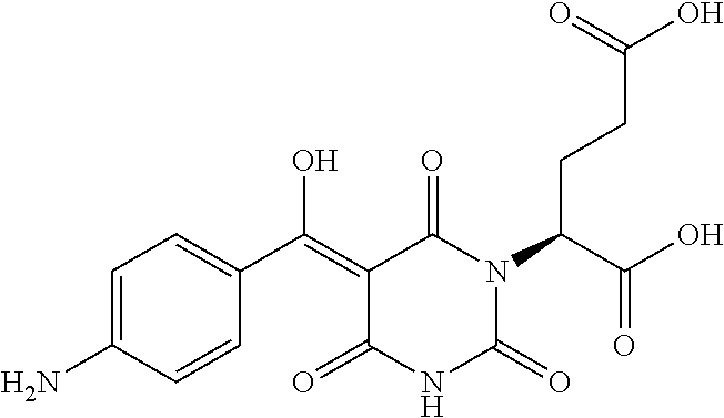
C1(N)=CC=C(C(=C2C(=O)N(C(CCC(O)=O)C(=O)O)C(=O)NC2=O)O)C=C1
